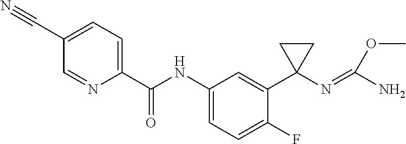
C1=C(C#N)C=NC(C(NC2=CC=C(F)C(C3(N=C(N)OC)CC3)=C2)=O)=C1
